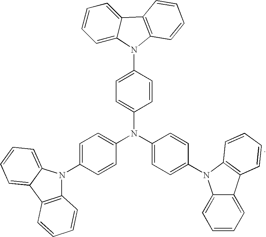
C1=C2C(=CC=C1)C1=C(N2C2=CC=C(N(C3=CC=C(N4C5=CC=CC=C5C5=C4C=CC=C5)C=C3)C3=CC=C(N4C5=C(C6=CC=CC=C46)C=CC=C5)C=C3)C=C2)C=CC=C1
